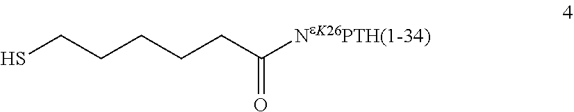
SCCCCCC([NeK26PTH(1-34)])=O
